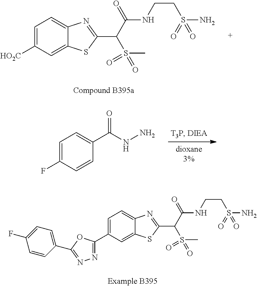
C1=C([HO2C])C=C2C(=C1)N=C(C(C(NCCS(N)(=O)=O)=O)S(C)(=O)=O)S2.C1=C(F)C=CC(C(NN)=O)=C1.C1=C(C2=NN=C(C3=CC=C(F)C=C3)O2)C=C2C(=C1)N=C(C(C(NCCS(N)(=O)=O)=O)S(C)(=O)=O)S2
